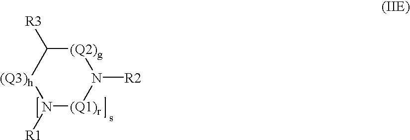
[(Q3)h]1N([R1])[(Q1)r]N([R2])[(Q2)g]C1[R3]
